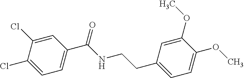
C(CC1=CC=C(OC)C(OC)=C1)NC(C1=CC=C(Cl)C(Cl)=C1)=O
